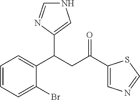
N1C=NC(C(CC(C2=CN=CS2)=O)C2=CC=CC=C2Br)=C1
